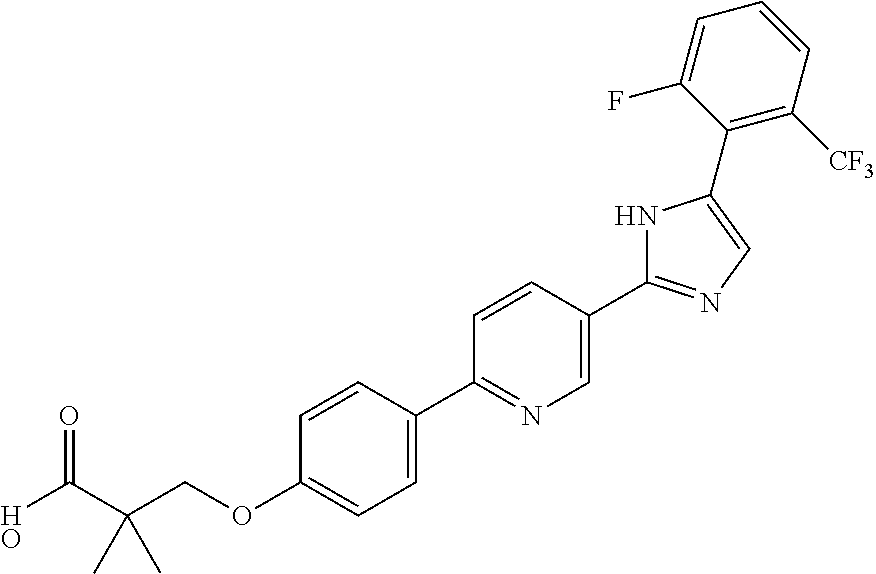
OC(C(COC1=CC=C(C2=NC=C(C3=NC=C(C4=C([CF3])C=CC=C4F)N3)C=C2)C=C1)(C)C)=O
